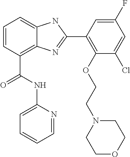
C1=CC(C(NC2=CC=CC=N2)=O)=C2C(=C1)NC(C1=C(OCCN3CCOCC3)C(Cl)=CC(F)=C1)=N2
